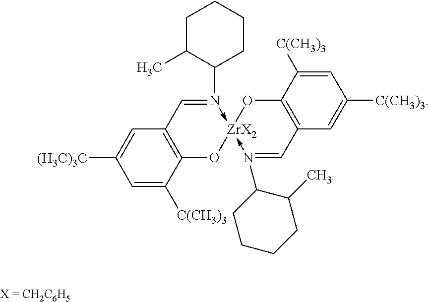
C1=C([C(CH3)3])C2=C(C=C1[(H3C)3C])C=N(C1CCCCC1C)->[ZrX2]1(-N(C3C(C)CCCC3)=CC3=C(O1)C([C(CH3)3])=CC([C(CH3)3])=C3)O2
